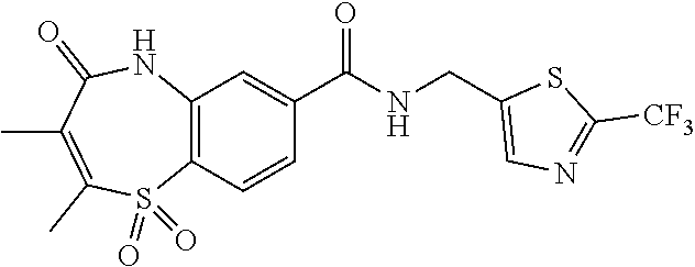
C12=C(C=CC(C(NCC3=CN=C([CF3])S3)=O)=C1)S(=O)(=O)C(C)=C(C)C(=O)N2
